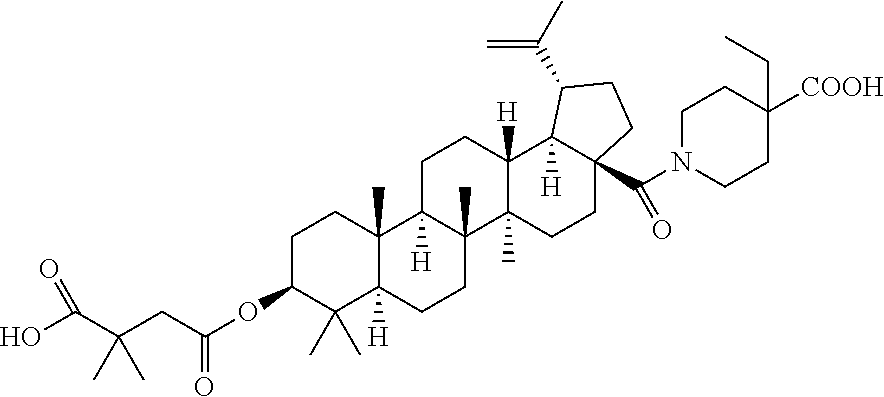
C1C(OC(CC(C(O)=O)(C)C)=O)C(C)(C)C2([H])C(C)(C1)C1([H])C(C)(CC2)C2(C)C([H])(CC1)C1([H])C(C(N3CCC([COOH])(CC)CC3)=O)(CC2)CCC1C(C)=C
